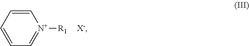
C1=CC=[N+]([R1])C=C1
